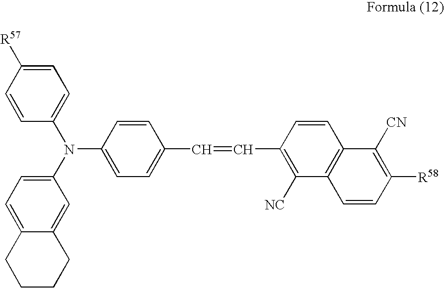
C1=CC(N(C2=CC=C3C(=C2)CCCC3)C2=CC=C(C=CC3=C([NC])C4=C(C=C3)C([CN])=C([R58])C=C4)C=C2)=CC=C1[R57]
